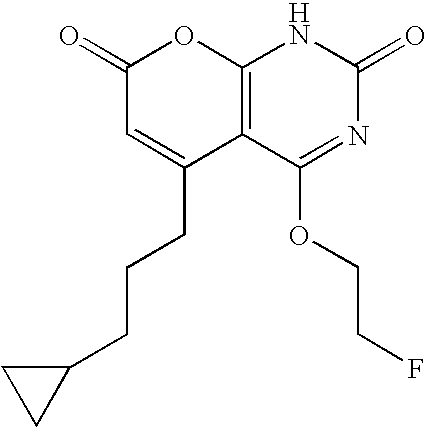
C12=C(C(OCCF)=NC(=O)N1)C(CCCC1CC1)=CC(=O)O2
